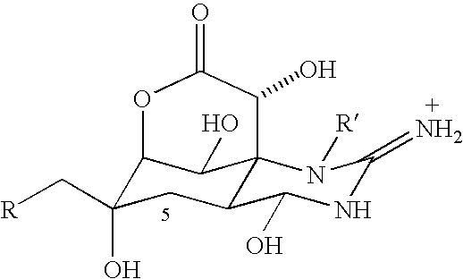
C12C(O)(C[R])CC3C(C1O)(N([R])C(=N)NC3O)C(O)C(=O)O2
